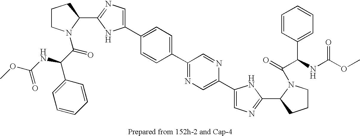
C1(C2=CC=C(C3=NC=C(C4=CN=C(C5N(C(=O)C(NC(OC)=O)C6=CC=CC=C6)CCC5)N4)N=C3)C=C2)=CN=C(C2N(C(C(C3=CC=CC=C3)NC(OC)=O)=O)CCC2)N1
